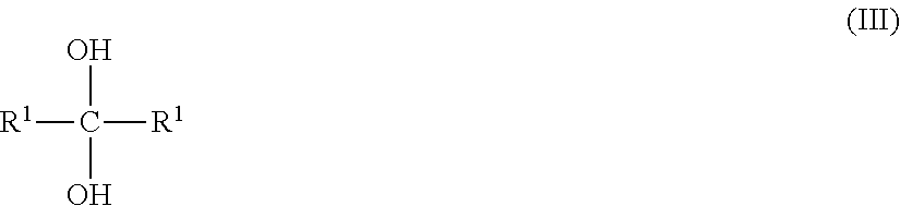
OC([R1])([R1])O
